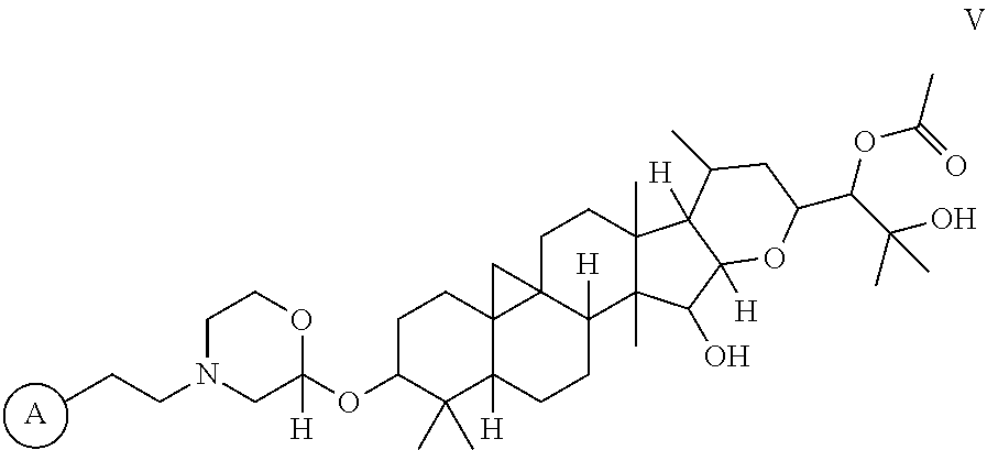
[A].O1C(OC2CCC34C([H])(C2(C)C)CCC2([H])C3(CCC3(C)C2(C)C(O)C2([H])C3([H])C(C)CC(C(C(C)(O)C)OC(C)=O)O2)C4)([H])CN(CCC)CC1
